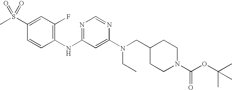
C1(S(C)(=O)=O)=CC(F)=C(NC2=NC=NC(N(CC3CCN(C(OC(C)(C)C)=O)CC3)CC)=C2)C=C1
